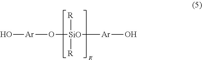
[Ar](O)O[SiO]([R])([R])[Ar]O
